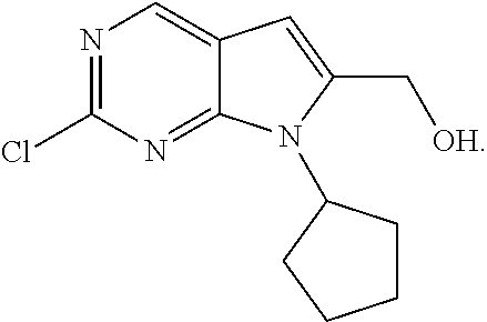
N1=C(Cl)N=C2C(=C1)C=C(C[OH])N2C1CCCC1
